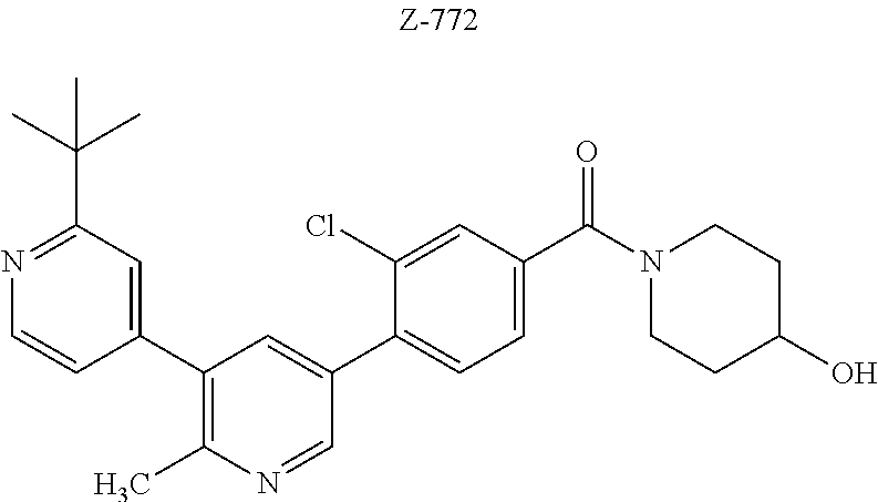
C1(C2=C(C)N=CC(C3=CC=C(C(N4CCC(O)CC4)=O)C=C3Cl)=C2)=CC(C(C)(C)C)=NC=C1
